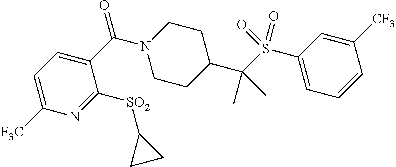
C1([SO2]C2CC2)=NC([F3C])=CC=C1C(N1CCC(C(S(C2=CC=CC([CF3])=C2)(=O)=O)(C)C)CC1)=O
